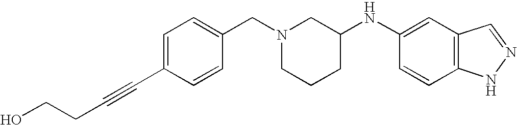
C1=C(C#CCCO)C=CC(CN2CCCC(NC3=CC4=C(C=C3)NN=C4)C2)=C1
